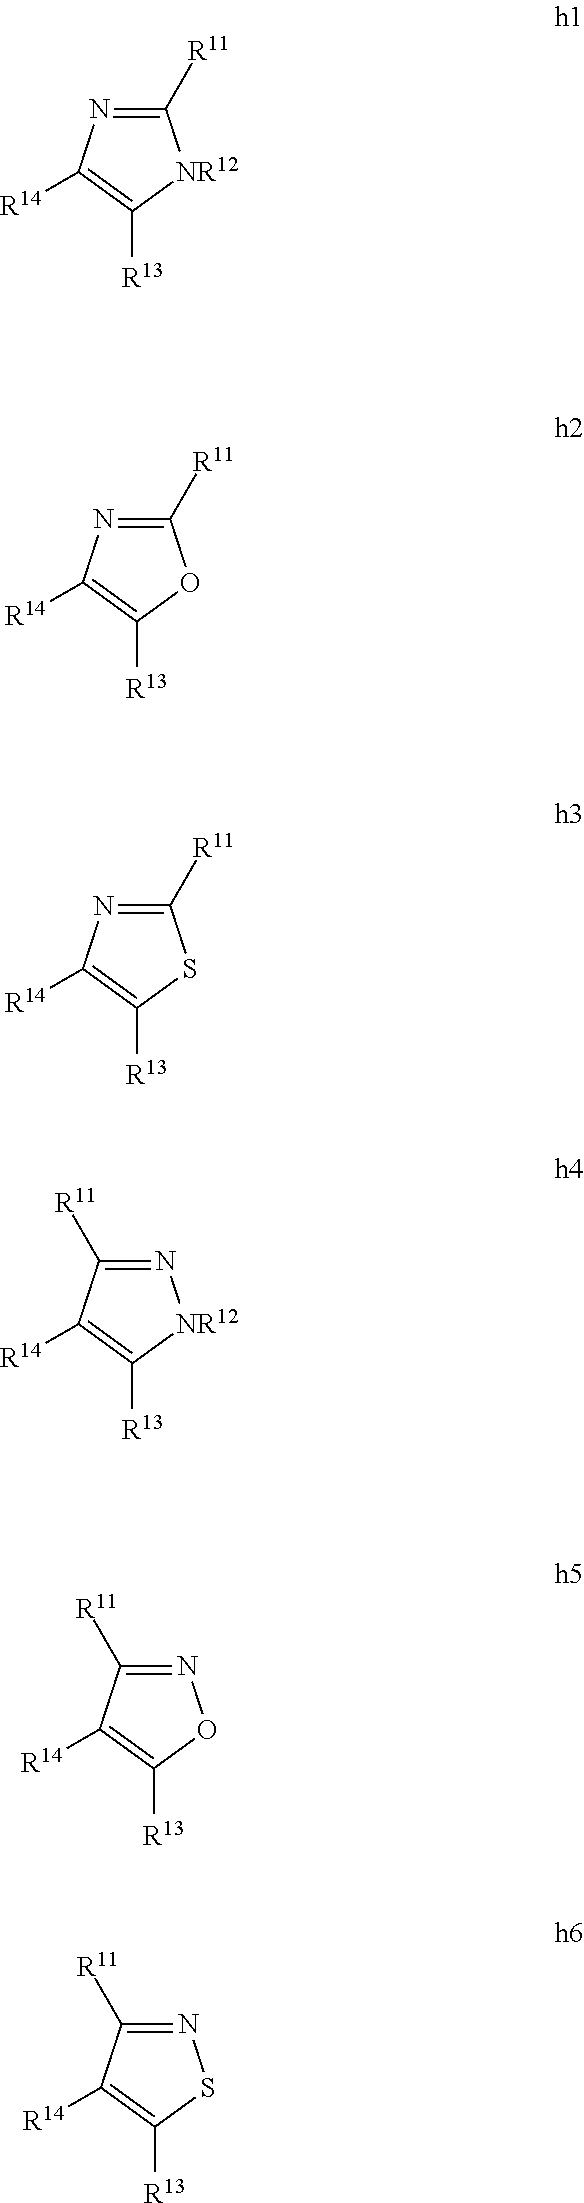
C1([R11])=NC([R14])=C([R13])[NR12]1.C1([R11])=NC([R14])=C([R13])O1.C1([R11])=NC([R14])=C([R13])S1.N1=C([R11])C([R14])=C([R13])[NR12]1.N1=C([R11])C([R14])=C([R13])O1.N1=C([R11])C([R14])=C([R13])S1
